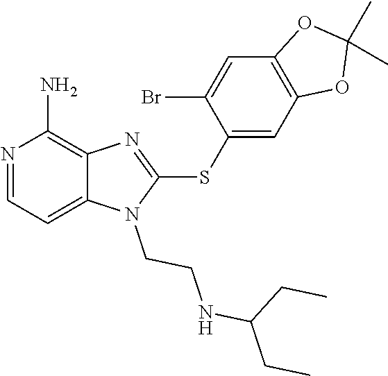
C12=CC=NC(N)=C1N=C(SC1=CC3=C(C=C1Br)OC(C)(C)O3)N2CCNC(CC)CC
